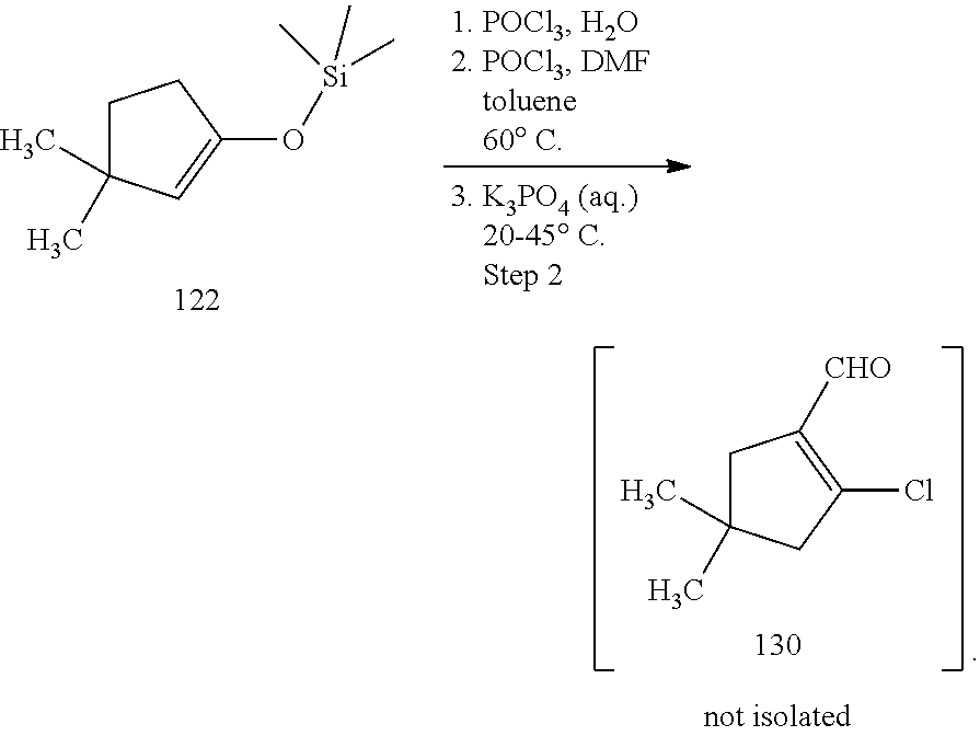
C1C(C)(C)C=C(O[Si](C)(C)C)C1.C1C(C)(C)CC(Cl)=C1[CHO]
